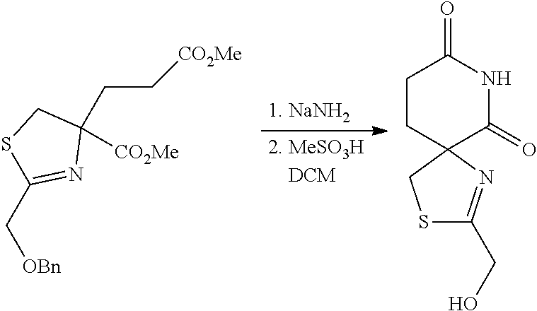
C1(CC[CO2Me])([CO2Me])CSC(C[OBn])=N1.S1C(CO)=NC2(C1)C(=O)NC(=O)CC2
